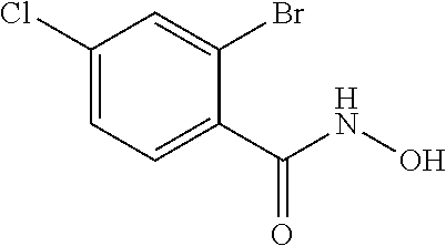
C1(Cl)=CC=C(C(NO)=O)C(Br)=C1
